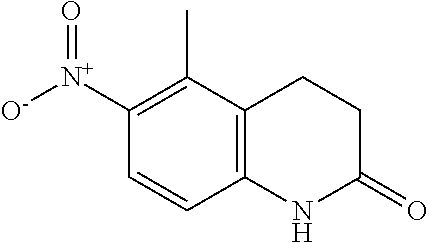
C12=C(NC(=O)CC1)C=CC([N+](=O)[O-])=C2C
